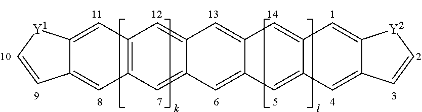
C1=C2C(=CC3=CC4=CC5=C(C=C4C=C13)C=C1C(=C5)C=C[Y1]1)C=C1C(=C2)[Y2]C=C1
